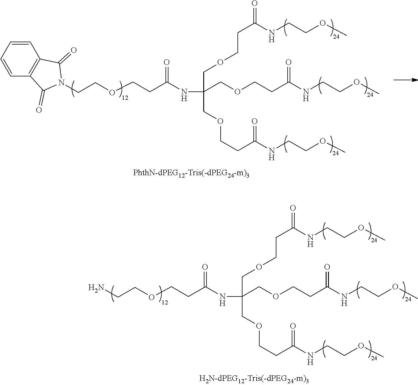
C1=CC=CC2=C1C(=O)N(CCOCCC(NC(COCCC(=O)NCCOC)(COCCC(=O)NCCOC)COCCC(=O)NCCOC)=O)C2=O.NCCOCCC(NC(COCCC(NCCOC)=O)(COCCC(NCCOC)=O)COCCC(=O)NCCOC)=O
